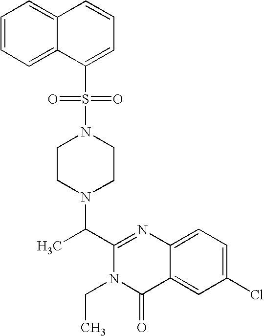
N1(S(C2=CC=CC3=CC=CC=C23)(=O)=O)CCN(C(C2=NC3=CC=C(Cl)C=C3C(=O)N2CC)C)CC1
